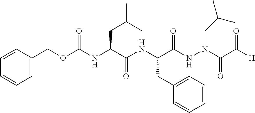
C1=CC(COC(NC(C(NC(C(NN(C(C([H])=O)=O)CC(C)C)=O)CC2=CC=CC=C2)=O)CC(C)C)=O)=CC=C1
